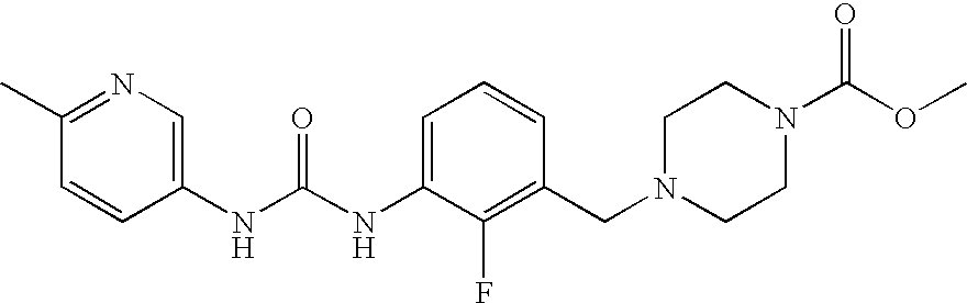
C1(NC(NC2=CC=CC(CN3CCN(C(OC)=O)CC3)=C2F)=O)=CN=C(C)C=C1
